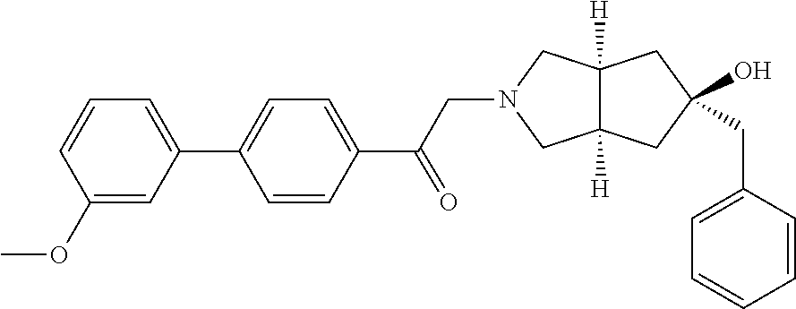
C1=C(CC2(O)CC3([H])C([H])(CN(CC(C4=CC=C(C5=CC=CC(OC)=C5)C=C4)=O)C3)C2)C=CC=C1
